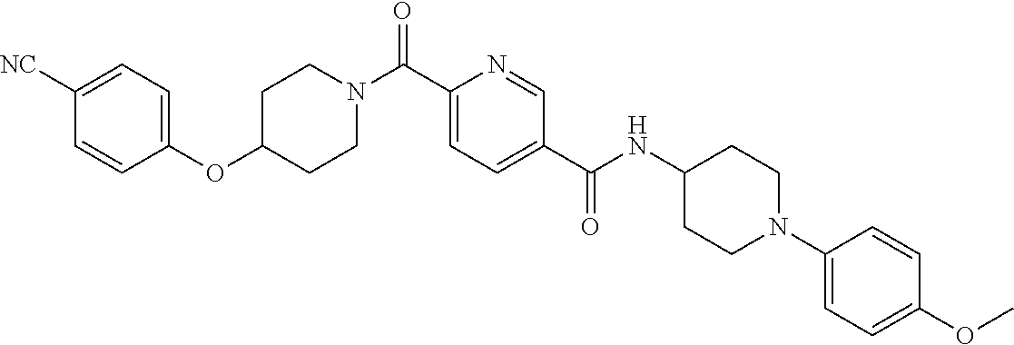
N(C(C1=CC=C(C(=O)N2CCC(OC3=CC=C([CN])C=C3)CC2)N=C1)=O)C1CCN(C2=CC=C(OC)C=C2)CC1
